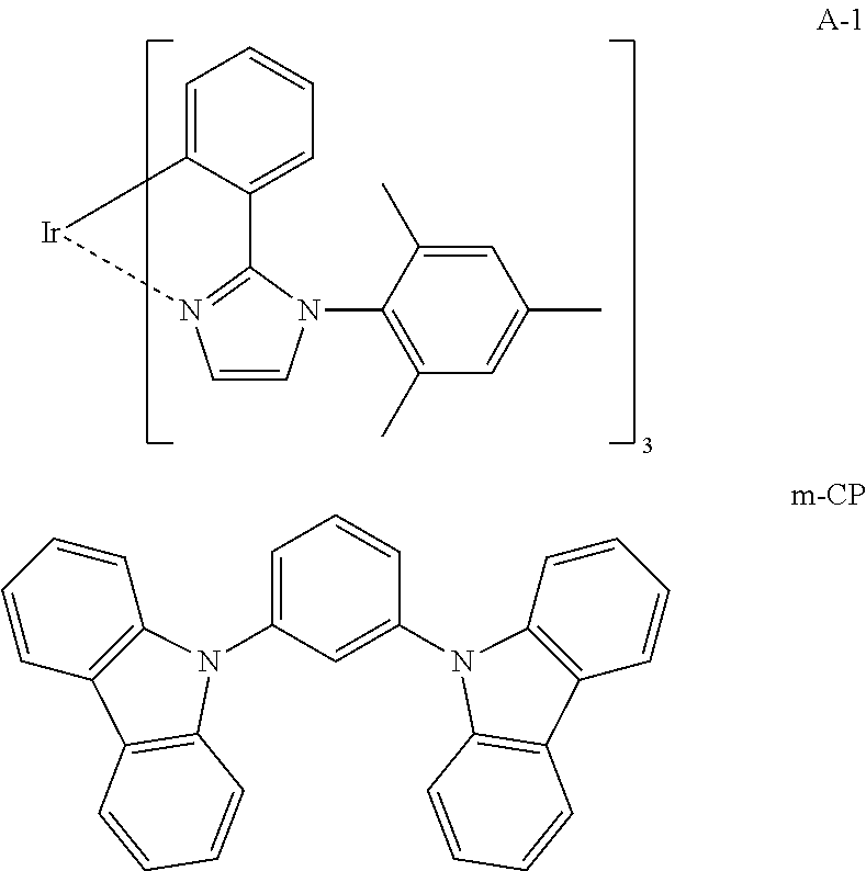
C1=C(C)C(N2C=CN3=C2C2=CC=CC=C2[Ir]3)=C(C)C=C1C.C1=C(N2C3=C(C=CC=C3)C3=C2C=CC=C3)C=C(N2C3=C(C=CC=C3)C3=C2C=CC=C3)C=C1
